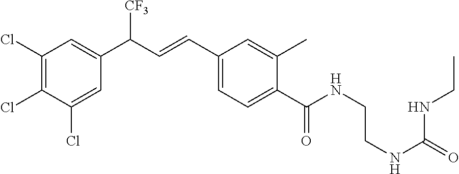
C1(Cl)=C(Cl)C(Cl)=CC(C(C=CC2=CC=C(C(NCCNC(=O)NCC)=O)C(C)=C2)[CF3])=C1
